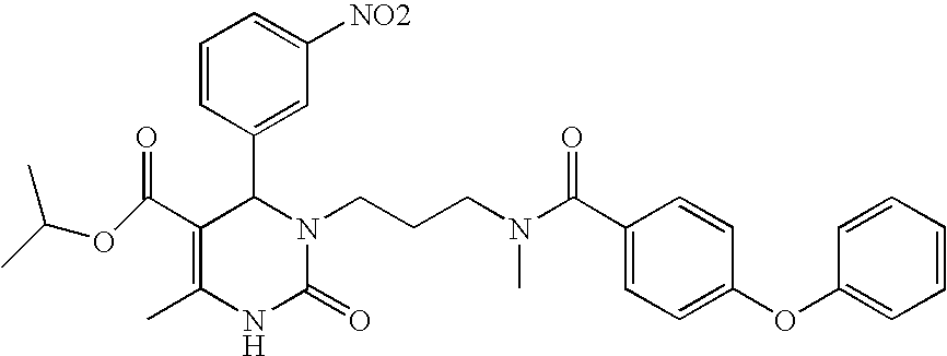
C1(C(OC(C)C)=O)=C(C)NC(=O)N(CCCN(C)C(C2=CC=C(OC3=CC=CC=C3)C=C2)=O)C1C1=CC([NO2])=CC=C1
